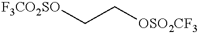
[F3CO2SO]CC[OSO2CF3]
